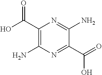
C1(C(=O)O)=C(N)N=C(C(=O)O)C(N)=N1
